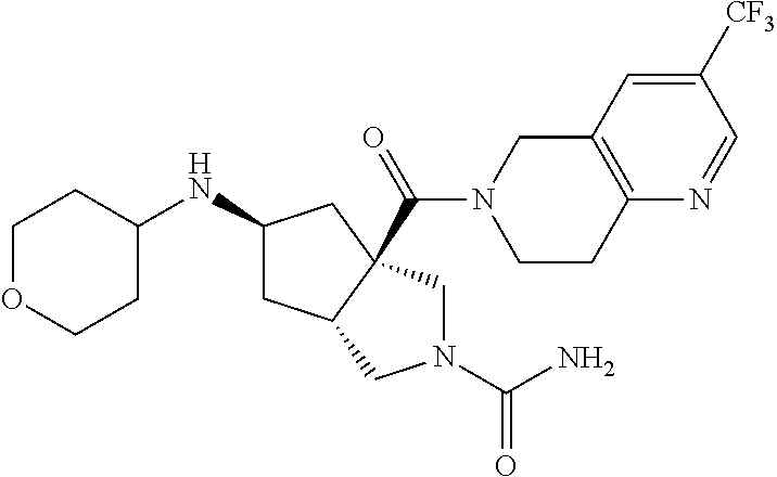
C1(NC2CC3C(C(=O)N4CCC5=C(C4)C=C([CF3])C=N5)(C2)CN(C(=O)N)C3)CCOCC1
